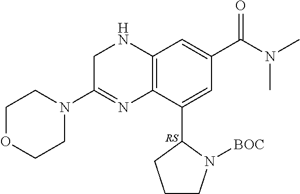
C12=C(NCC(N3CCOCC3)=N1)C=C(C(N(C)C)=O)C=C2C1CCCN1[BOC]
